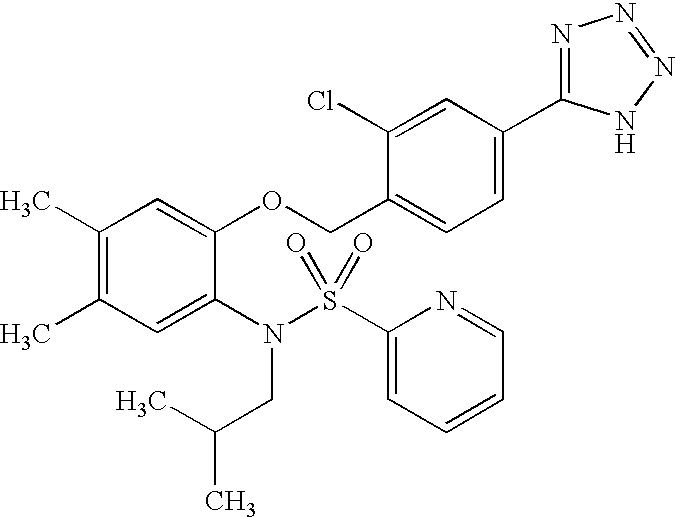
C1(C)=C(C)C=C(N(S(C2=CC=CC=N2)(=O)=O)CC(C)C)C(OCC2=CC=C(C3=NN=NN3)C=C2Cl)=C1
